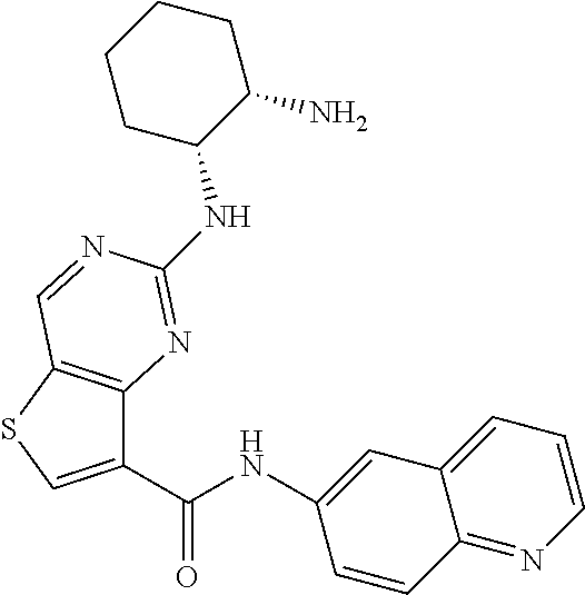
C1(NC(C2=CSC3=C2N=C(NC2CCCCC2N)N=C3)=O)=CC2=CC=CN=C2C=C1
